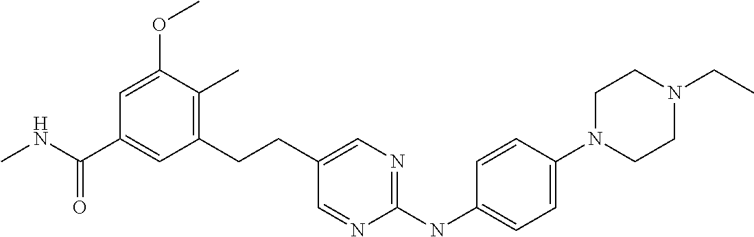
C1(CCC2=CN=C(NC3=CC=C(N4CCN(CC)CC4)C=C3)N=C2)=C(C)C(OC)=CC(C(NC)=O)=C1
